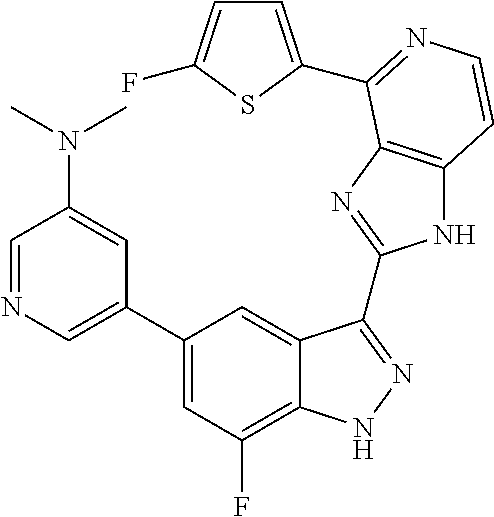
C1=C(C2=CC(F)=C3C(=C2)C(C2=NC4=C(N2)C=CN=C4C2=CC=C(F)S2)=NN3)C=C(N(C)C)C=N1
